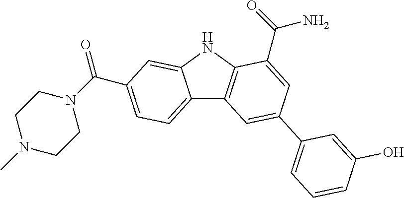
C12=CC=C(C(N3CCN(C)CC3)=O)C=C1NC1=C2C=C(C2=CC=CC(O)=C2)C=C1C(=O)N
